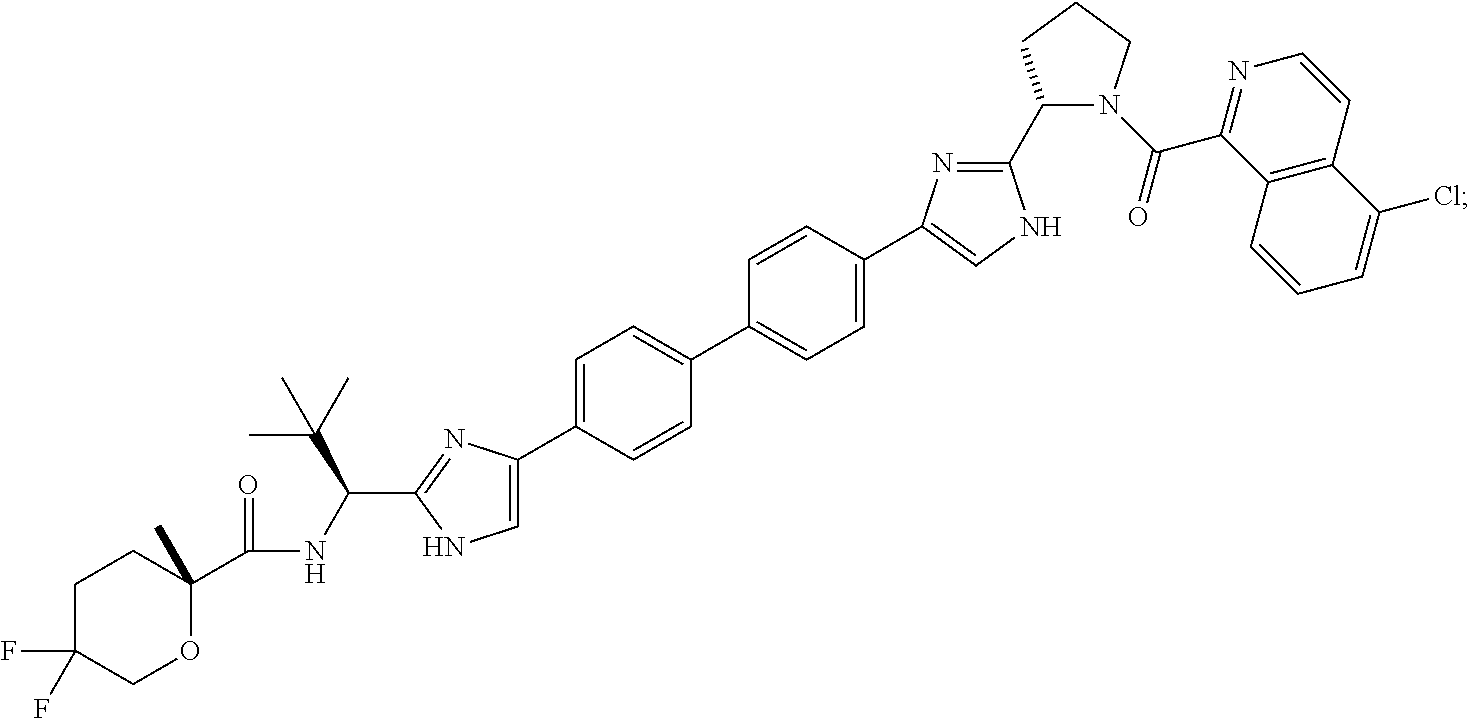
C1C(F)(F)COC(C)(C(=O)NC(C2=NC(C3=CC=C(C4=CC=C(C5=CNC(C6N(C(=O)C7=NC=CC8=C7C=CC=C8Cl)CCC6)=N5)C=C4)C=C3)=CN2)C(C)(C)C)C1
